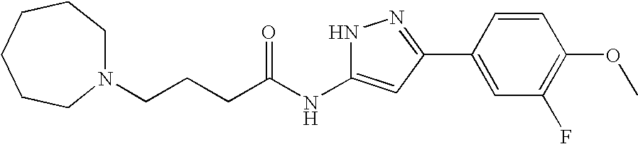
C(NC1=CC(C2=CC(F)=C(OC)C=C2)=NN1)(=O)CCCN1CCCCCC1
